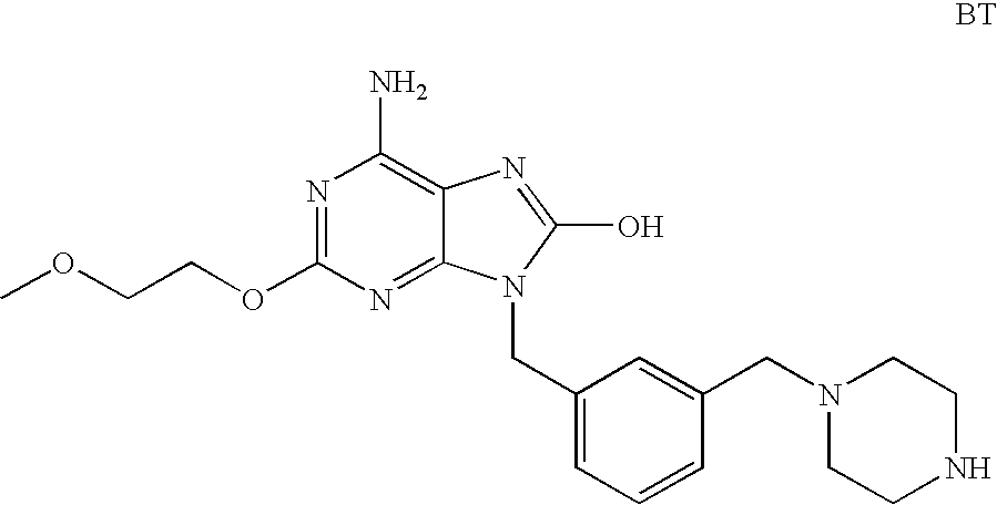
N1=C(OCCOC)N=C2C(=C1N)N=C(O)N2CC1=CC=CC(CN2CCNCC2)=C1
